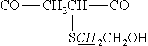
[CO][CH2CH]([CO])[SCH2CH2OH]
